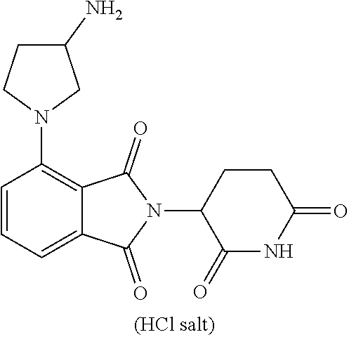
C1=CC=C2C(=C1N1CC(N)CC1)C(=O)N(C1C(=O)NC(=O)CC1)C2=O
